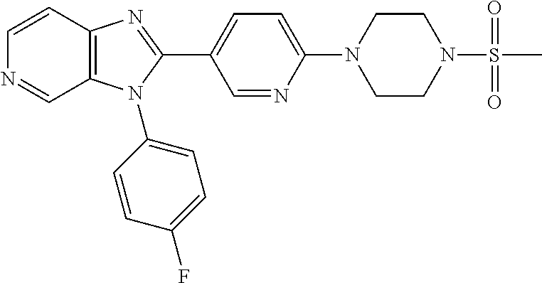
C1=NC(N2CCN(S(C)(=O)=O)CC2)=CC=C1C1=NC2=C(N1C1=CC=C(F)C=C1)C=NC=C2
